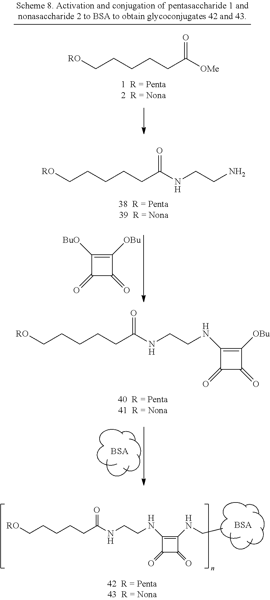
C1(NCCNC(CCCCC[RO])=O)=C(NCC)C(=O)C1=O.[BSA].[BSA].C1(NCCNC(CCCCC[RO])=O)=C([OBu])C(=O)C1=O.[RO]CCCCCC([OMe])=O.C1([BuO])=C([OBu])C(=O)C1=O.[RO]CCCCCC(NCCN)=O
